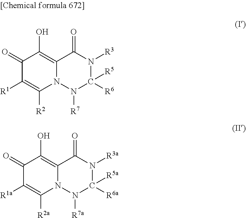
C1(=O)C([R1])=C([R2])N2C(=C1O)C(=O)N([R3])C([R5])([R6])N2[R7].C1(=O)C([R1a])=C([R2a])N2C(=C1O)C(=O)N([R3a])C([R5a])([R6a])N2[R7a]
